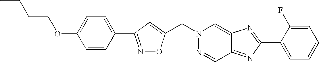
C(N1N=CC2=NC(C3=CC=CC=C3F)=NC2=C1)C1=CC(C2=CC=C(OCCCC)C=C2)=NO1
